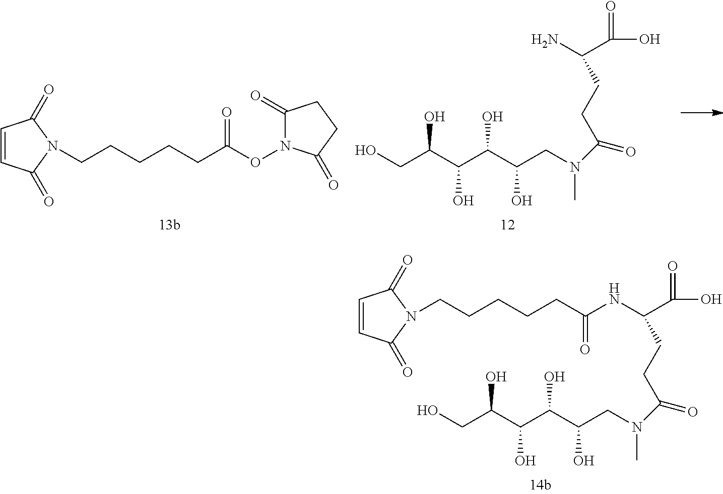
OCC(O)C(O)C(O)C(O)CN(C)C(=O)CCC(C(=O)O)NC(CCCCCN1C(=O)C=CC1=O)=O.C1=CC(=O)N(CCCCCC(=O)ON2C(=O)CCC2=O)C1=O.OCC(O)C(O)C(O)C(O)CN(C)C(=O)CCC(N)C(=O)O
